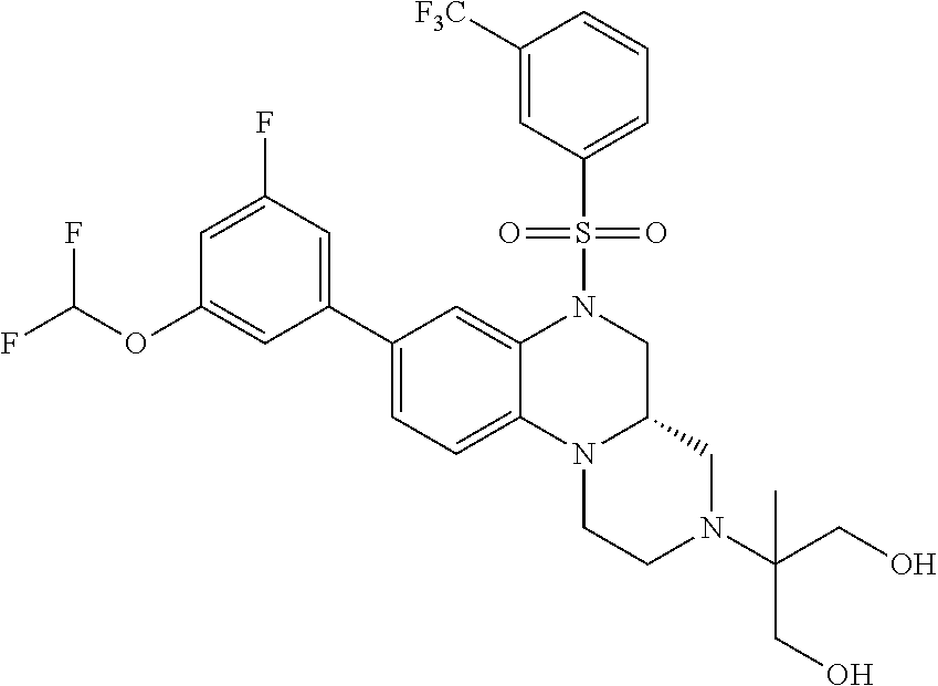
FC(OC1=CC(C2=CC=C3C(=C2)N(S(=O)(=O)C2=CC=CC([F3C])=C2)CC2N3CCN(C(CO)(CO)C)C2)=CC(F)=C1)F
